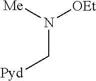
C(N([Me])[OEt])[Pyd]
